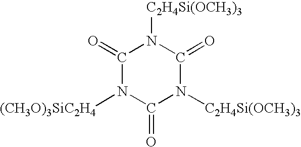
C1(=O)N([(CH3O)3SiC2H4])C(=O)N([C2H4Si(OCH3)3])C(=O)N1[C2H4Si(OCH3)3]
